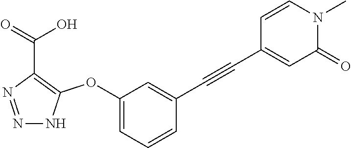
C1(OC2=C(C(=O)O)N=NN2)=CC=CC(C#CC2=CC(=O)N(C)C=C2)=C1
